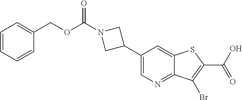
C1(C2CN(C(=O)OCC3=CC=CC=C3)C2)=CN=C2C(=C1)SC(C(O)=O)=C2Br
